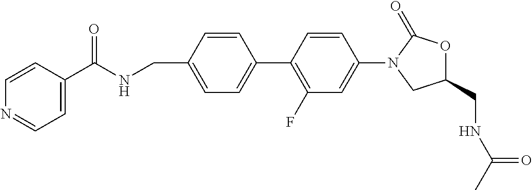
C(C1=CC=C(C2=C(F)C=C(N3CC(CNC(C)=O)OC3=O)C=C2)C=C1)NC(C1=CC=NC=C1)=O
